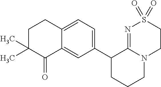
C1(C2CCCN3C2=NS(=O)(=O)CC3)=CC=C2C(=C1)C(=O)C(C)(C)CC2
